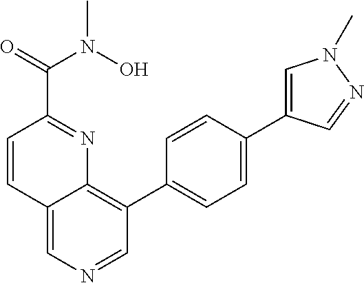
C1=CC(C(N(O)C)=O)=NC2=C(C3=CC=C(C4=CN(C)N=C4)C=C3)C=NC=C12
